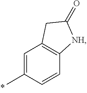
C1=C(C)C=CC2=C1CC(=O)[NH]2
